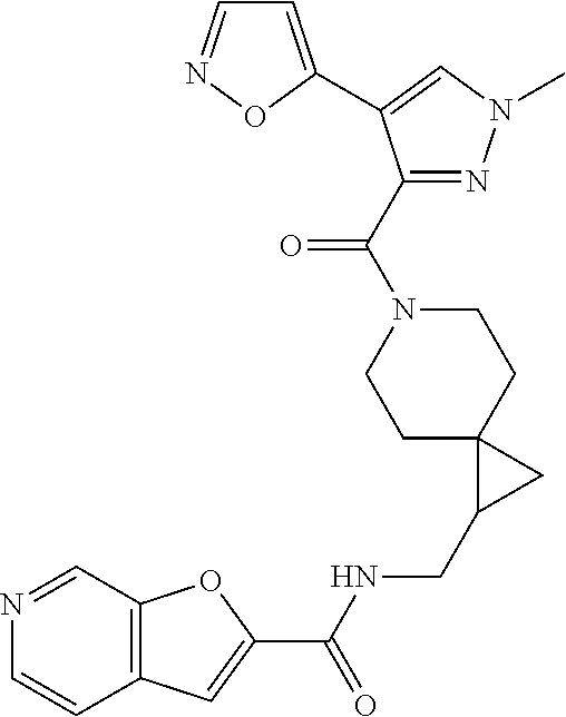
C12=C(C=NC=C1)OC(C(NCC1CC13CCN(C(=O)C1=NN(C)C=C1C1=CC=NO1)CC3)=O)=C2
